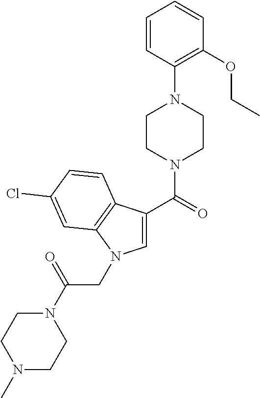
C1=CC(N2CCN(C(=O)C3=CN(CC(=O)N4CCN(C)CC4)C4=C3C=CC(Cl)=C4)CC2)=C(OCC)C=C1
